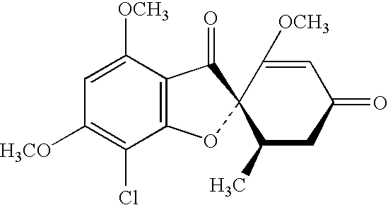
C1=C([OCH3])C2=C(C(Cl)=C1[H3CO])OC1(C2=O)C(C)CC(=O)C=C1[OCH3]
